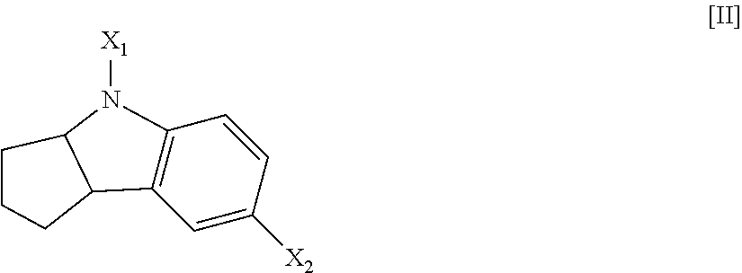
C1=CC([X2])=CC2=C1N([X1])C1C2CCC1
